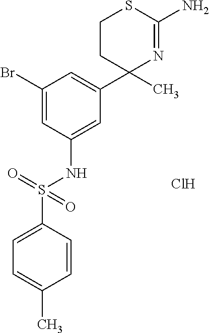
C1=CC(S(=O)(=O)NC2=CC(C3(C)N=C(N)SCC3)=CC(Br)=C2)=CC=C1C.Cl
